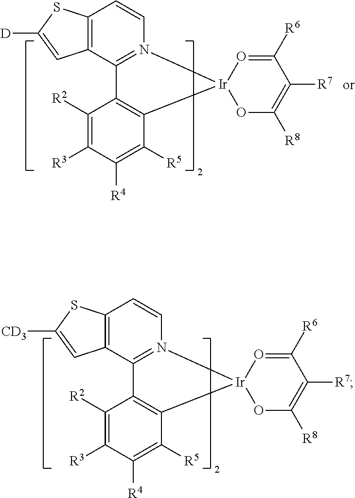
C12=C(C3=N(C=C1)[Ir]1(C4=C3C([R2])=C([R3])C([R4])=C4[R5])OC([R8])=C([R7])C([R6])=O1)C=C([CD3])S2.C12=C(C3=N(C=C1)[Ir]1(C4=C3C([R2])=C([R3])C([R4])=C4[R5])OC([R8])=C([R7])C([R6])=O1)C=C([D])S2
